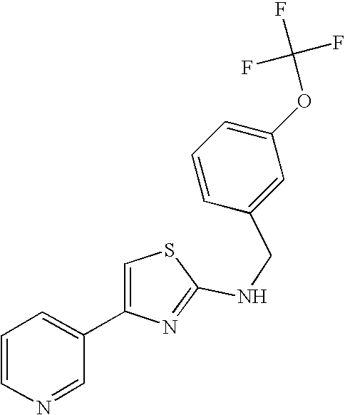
C1(CNC2=NC(C3=CC=CN=C3)=CS2)=CC(OC(F)(F)F)=CC=C1
